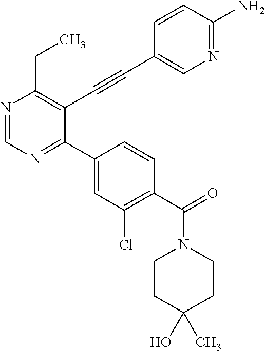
N1=CN=C(C2=CC(Cl)=C(C(=O)N3CCC(C)(O)CC3)C=C2)C(C#CC2=CN=C(N)C=C2)=C1CC
